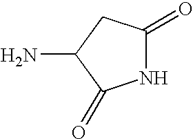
N1C(=O)CC(N)C1=O
